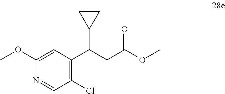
C1(Cl)=C(C(CC(OC)=O)C2CC2)C=C(OC)N=C1
